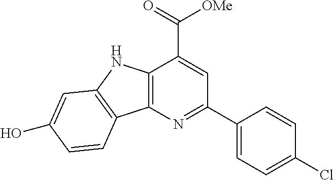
OC1=CC2=C(C3=C(N2)C(C(=O)[OMe])=CC(C2=CC=C(Cl)C=C2)=N3)C=C1
